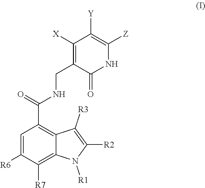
C1([X])=C(CNC(C2=C3C(=C([R7])C([R6])=C2)N([R1])C([R2])=C3[R3])=O)C(=O)NC([Z])=C1[Y]
